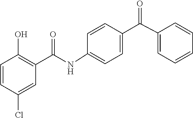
C1=CC=CC=C1C(C1=CC=C(NC(C2=C(O)C=CC(Cl)=C2)=O)C=C1)=O
